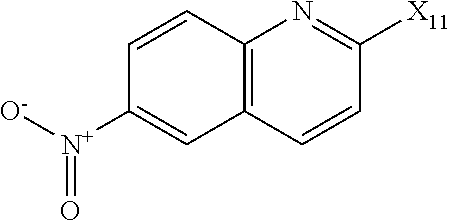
C12=C(C=CC([X11])=N1)C=C([N+]([O-])=O)C=C2
